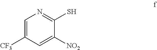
C1=C([CF3])C=C([NO2])C(S)=N1
